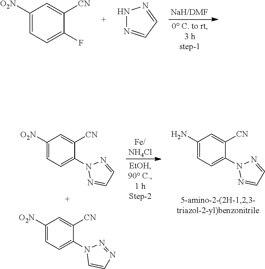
C1([O2N])=CC=C(F)C([CN])=C1.N1N=CC=N1.C1(N)=CC=C(N2N=CC=N2)C([CN])=C1.C1([O2N])=CC=C(N2N=CC=N2)C([CN])=C1.C1([O2N])=CC=C(N2C=CN=N2)C([CN])=C1
